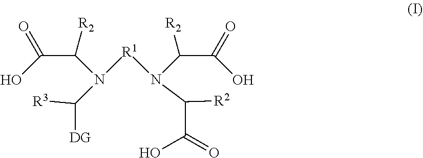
C(C([R2])N([R1]N(C(C(=O)O)[R2])C([R2])C(O)=O)C([DG])[R3])(=O)O
